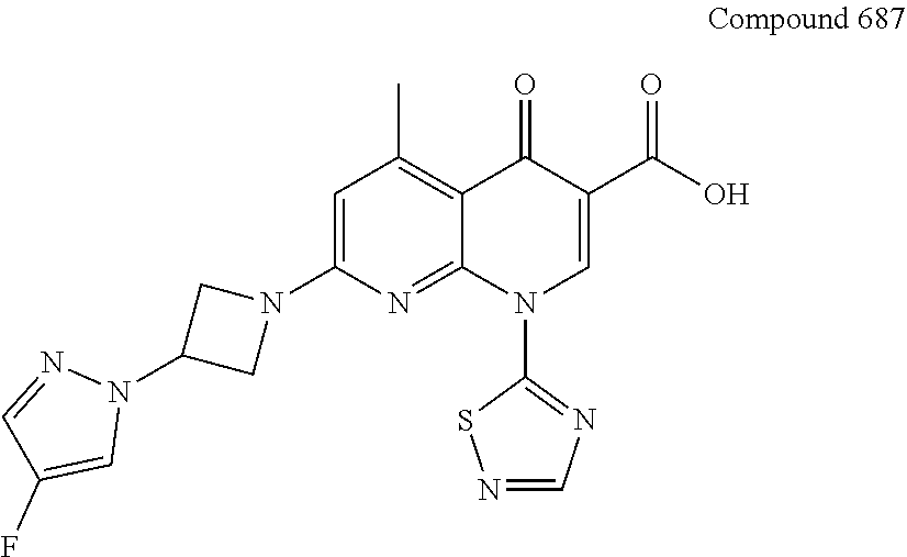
C1=C(N2CC(N3N=CC(F)=C3)C2)N=C2C(=C1C)C(=O)C(C(O)=O)=CN2C1=NC=NS1
